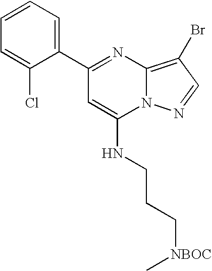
C1(C2=CC=CC=C2Cl)=NC2=C(Br)C=NN2C(NCCC[NBOC]C)=C1
